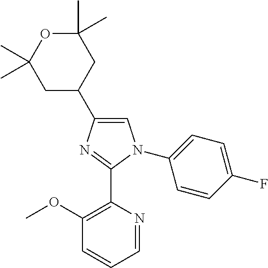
C1(C)(C)OC(C)(C)CC(C2=CN(C3=CC=C(F)C=C3)C(C3=C(OC)C=CC=N3)=N2)C1
